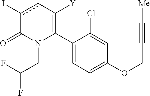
C1(C2=C([Y])cc(I)C(=O)N2CC(F)F)=CC=C(OCC#C[Me])C=C1Cl
